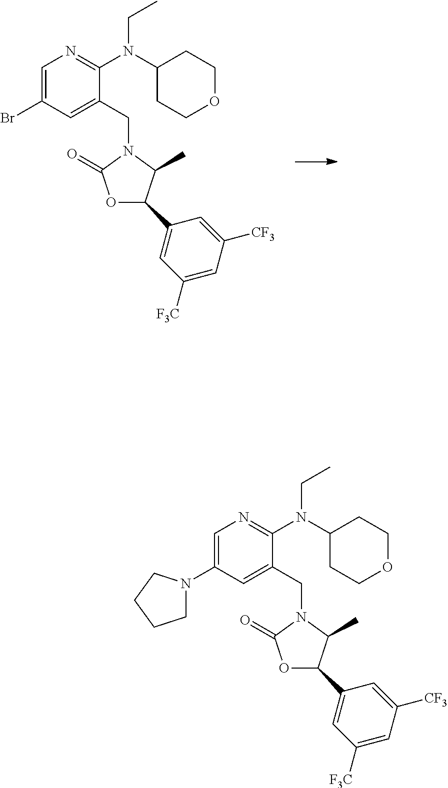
C1=C(Br)C=C(CN2C(=O)OC(C3=CC([F3C])=CC([CF3])=C3)C2C)C(N(C2CCOCC2)CC)=N1.C1=C(N2CCCC2)C=C(CN2C(=O)OC(C3=CC([F3C])=CC([CF3])=C3)C2C)C(N(C2CCOCC2)CC)=N1
